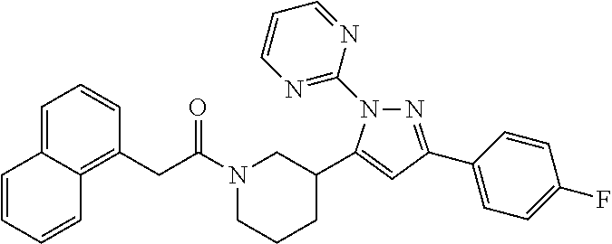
N1(C(CC2=C3C(=CC=C2)C=CC=C3)=O)CCCC(C2=CC(C3=CC=C(F)C=C3)=NN2C2=NC=CC=N2)C1
